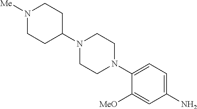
[MeO]C1=CC(N)=CC=C1N1CCN(C2CCN([Me])CC2)CC1
